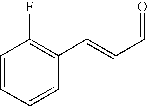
C1=CC=CC(C=CC=O)=C1F
